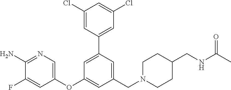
C1(Cl)=CC(C2=CC(OC3=CN=C(N)C(F)=C3)=CC(CN3CCC(CNC(=O)C)CC3)=C2)=CC(Cl)=C1
